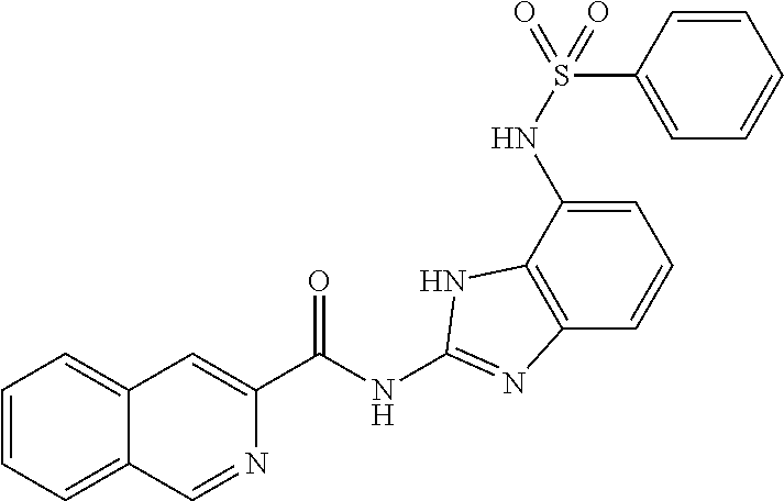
C12=CC=CC=C1C=C(C(NC1=NC3=C(C(NS(C4=CC=CC=C4)(=O)=O)=CC=C3)N1)=O)N=C2
